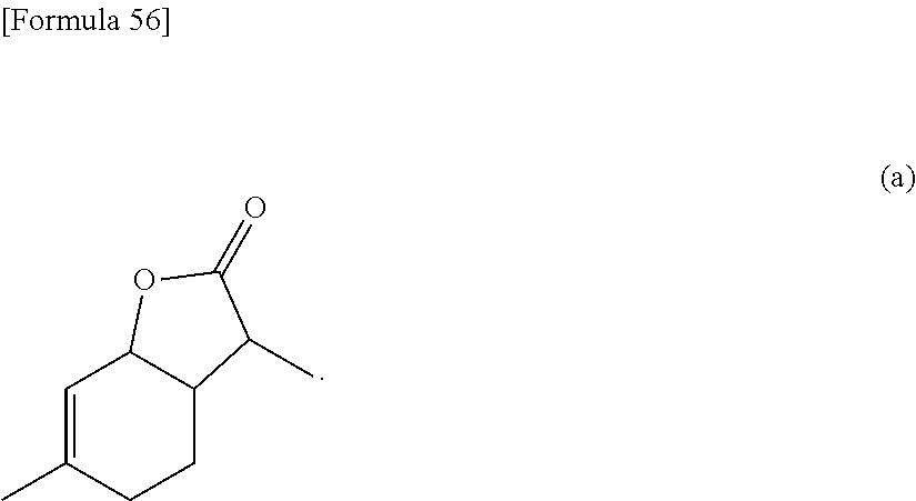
C1=C(C)CCC2C1OC(=O)C2C
